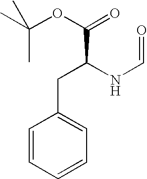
C1=CC=CC=C1CC(NC=O)C(=O)OC(C)(C)C
